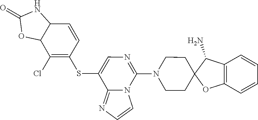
C12=C(C(N)C3(O1)CCN(C1=NC=C(SC4=C(Cl)C5C(C=C4)NC(=O)O5)C4=NC=CN41)CC3)C=CC=C2
